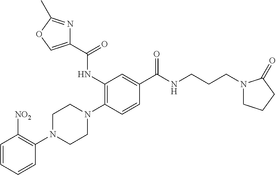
C1=CC=CC(N2CCN(C3=C(NC(C4=COC(C)=N4)=O)C=C(C(NCCCN4CCCC4=O)=O)C=C3)CC2)=C1[NO2]
